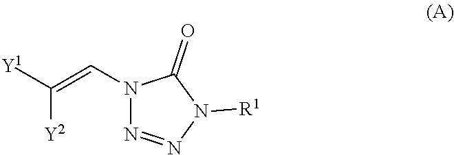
C([Y2])(=CN1N=NN([R1])C1=O)[Y1]
